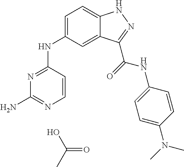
N1=C(NC2=CC=C3C(=C2)C(C(=O)NC2=CC=C(N(C)C)C=C2)=NN3)C=CN=C1N.OC(C)=O
